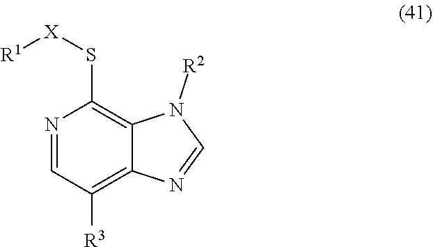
N1=CC([R3])=C2C(=C1S[X][R1])N([R2])C=N2
